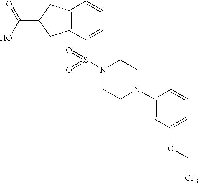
O=C(O)C1CC2=C(C1)C=CC=C2S(=O)(N1CCN(C2=CC(OC[CF3])=CC=C2)CC1)=O
